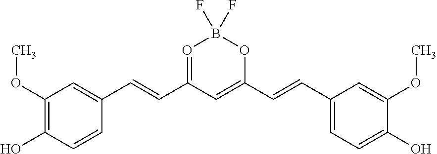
C1(OC)=C(O)C=CC(C=CC2=OB(F)(F)OC(C=CC3=CC=C(O)C(OC)=C3)=C2)=C1
